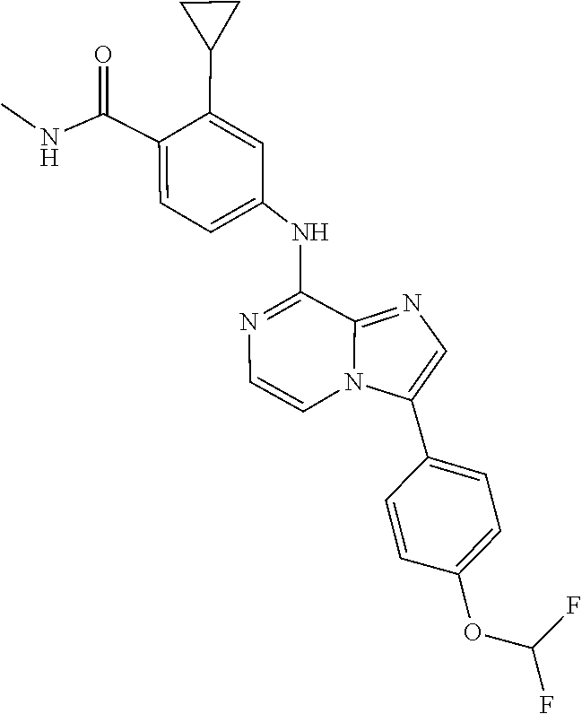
N1=C(NC2=CC=C(C(NC)=O)C(C3CC3)=C2)C2=NC=C(C3=CC=C(OC(F)F)C=C3)N2C=C1
